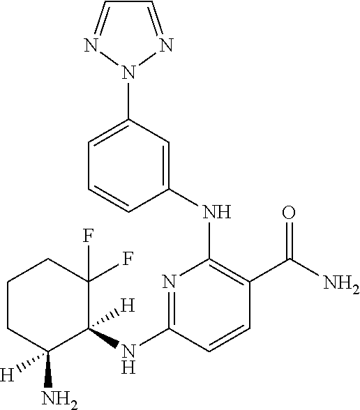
C1=NN(C2=CC=CC(NC3=C(C(=O)N)C=CC(NC4([H])C(F)(F)CCCC4([H])N)=N3)=C2)N=C1
